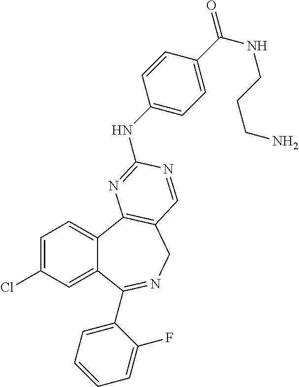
C1=C(Cl)C=C2C(=C1)C1=C(CN=C2C2=CC=CC=C2F)C=NC(NC2=CC=C(C(=O)NCCCN)C=C2)=N1
